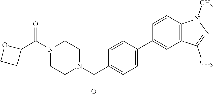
C1(C(N2CCN(C(=O)C3=CC=C(C4=CC5=C(C=C4)N(C)N=C5C)C=C3)CC2)=O)OCC1
